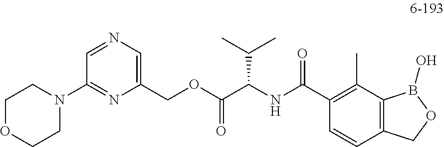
C1=NC=C(COC(C(NC(C2=C(C)C3=C(C=C2)COB3O)=O)C(C)C)=O)N=C1N1CCOCC1
